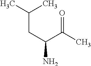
C(C(N)C(C)=O)C(C)C
